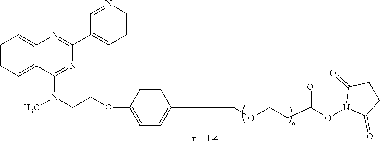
C1(C2=CC=CN=C2)=NC2=CC=CC=C2C(N(CCOC2=CC=C(C#CCOCCC(ON3C(=O)CCC3=O)=O)C=C2)C)=N1
